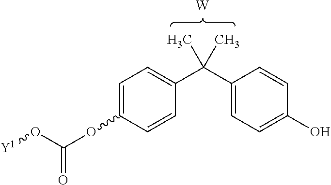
[W].C1=C(OC(O[Y1])=O)C=CC(C(C2=CC=C(O)C=C2)(C)C)=C1
